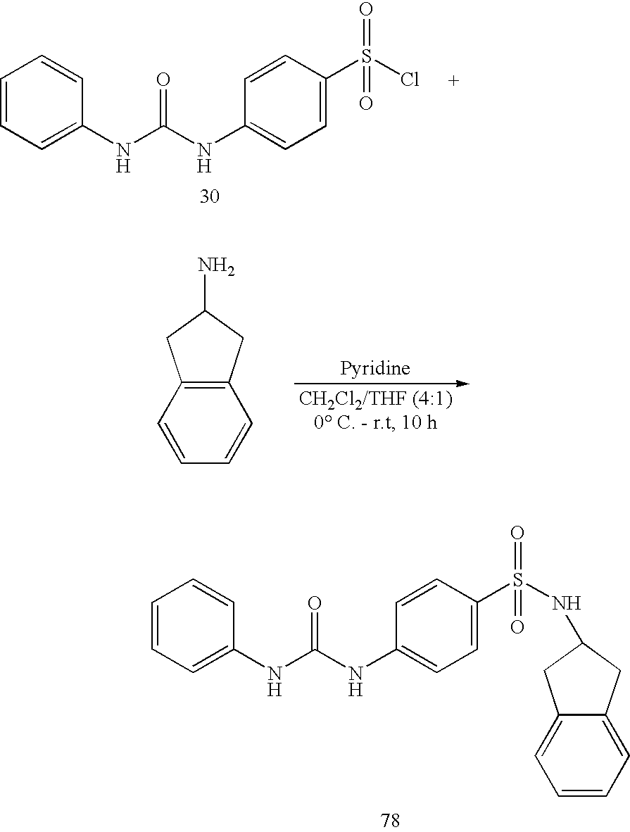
C1=C(NC(=O)NC2=CC=C(S(Cl)(=O)=O)C=C2)C=CC=C1.C1=CC2=C(C=C1)CC(N)C2.C1=C(NC(=O)NC2=CC=C(S(=O)(=O)NC3CC4=CC=CC=C4C3)C=C2)C=CC=C1
